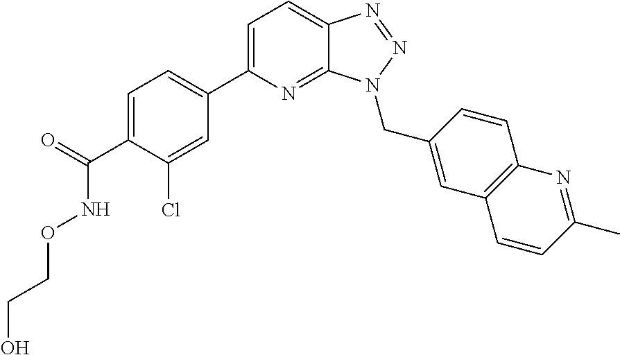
C1=C(C(=O)NOCCO)C(Cl)=CC(C2=CC=C3C(=N2)N(CC2=CC4=C(C=C2)N=C(C)C=C4)N=N3)=C1
